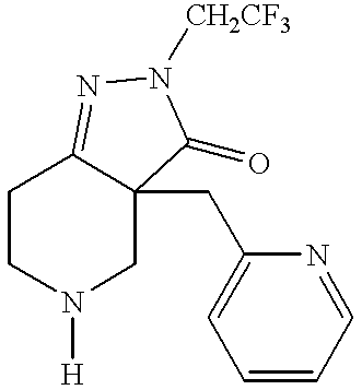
C1CN([H])CC2(CC3=CC=CC=N3)C1=NN([CH2CF3])C2=O
